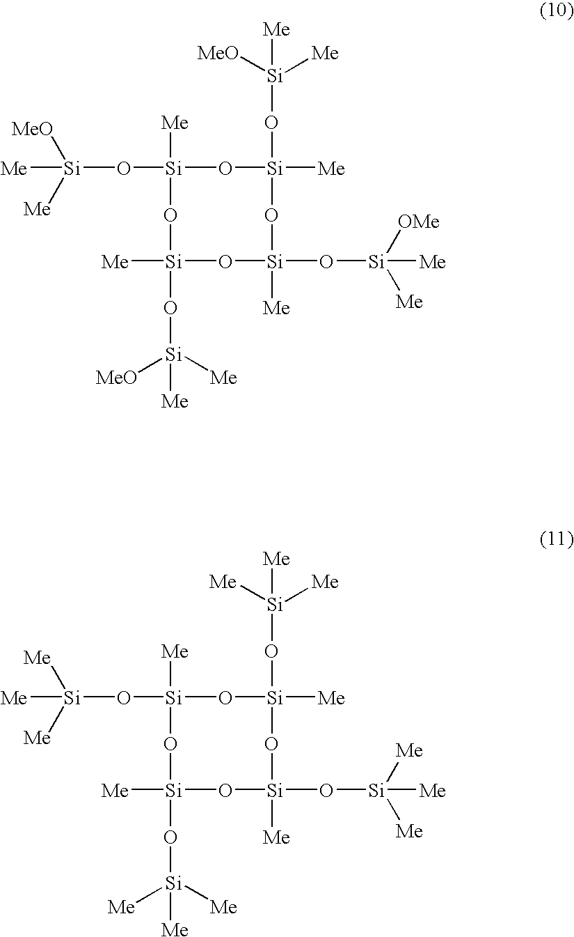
[Si](O[Si]1([Me])O[Si]([Me])(O[Si]([MeO])([Me])[Me])O[Si](O[Si]([Me])([OMe])[Me])([Me])O[Si]([Me])(O[Si]([MeO])([Me])[Me])O1)([MeO])([Me])[Me].[Si](O[Si]1([Me])O[Si]([Me])(O[Si]([Me])([Me])[Me])O[Si](O[Si]([Me])([Me])[Me])([Me])O[Si]([Me])(O[Si]([Me])([Me])[Me])O1)([Me])([Me])[Me]
